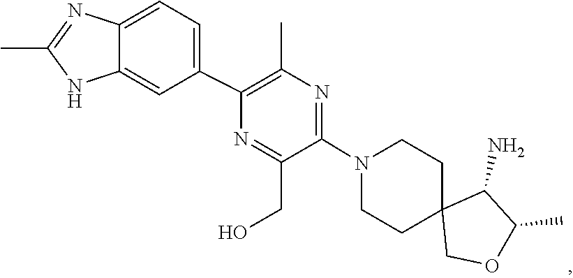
C1CN(C2=NC(C)=C(C3=CC=C4C(=C3)NC(C)=N4)N=C2CO)CCC12COC(C)C2N
